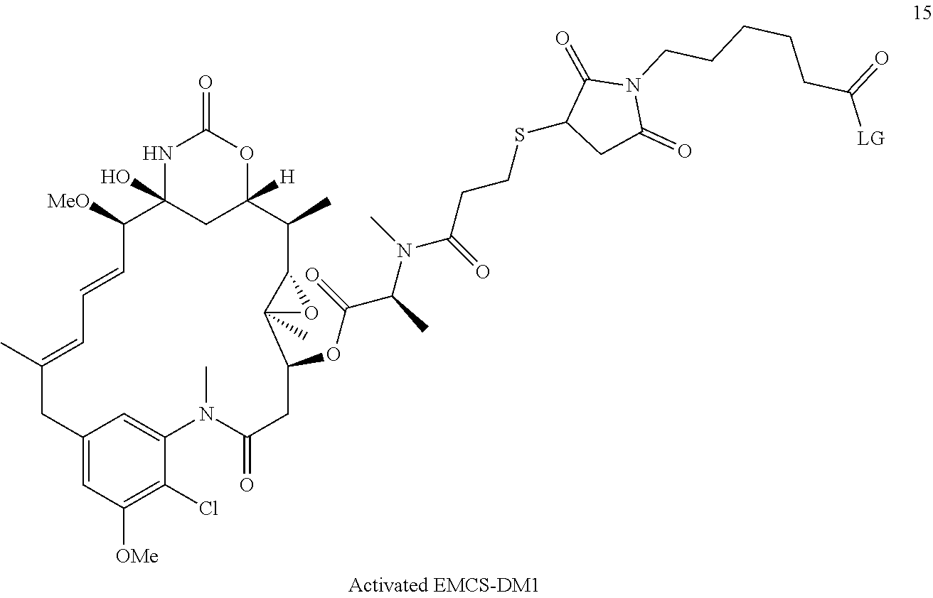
C12=CC([OMe])=C(Cl)C(=C1)N(C)C(=O)CC(OC(C(C)N(C)C(=O)CCSC1CC(=O)N(CCCCCC(=O)[LG])C1=O)=O)C1(C)C(C(C)C3([H])CC(O)(C([MeO])C=CC=C(C)C2)NC(=O)O3)O1
